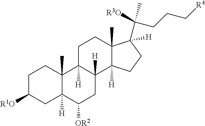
C1C2([H])C([H])(C3([H])C(C)(C1)C(C(CCC[R4])([R3O])C)([H])CC3)CC([OR2])C1([H])C2(C)CCC([R1O])C1
